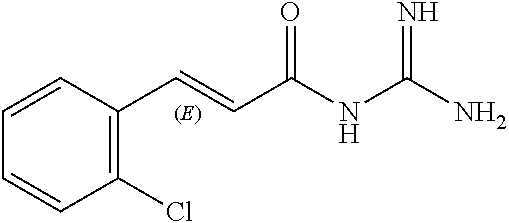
C1(Cl)=C(C=CC(NC(N)=N)=O)C=CC=C1
